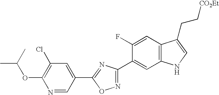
C1(F)=CC2=C(C=C1C1=NOC(C3=CC(Cl)=C(OC(C)C)N=C3)=N1)NC=C2CC[CO2Et]
